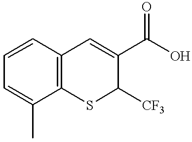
C1=CC=C(C)C2=C1C=C(C(O)=O)C([CF3])S2
